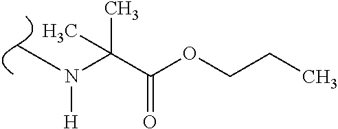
C(C(OCCC)=O)(N(C)[H])(C)C
